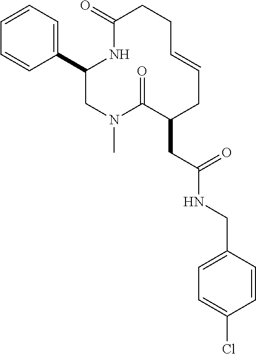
C1(C2=CC=CC=C2)CN(C)C(=O)C(CC(NCC2=CC=C(Cl)C=C2)=O)CC=CCCC(=O)N1
